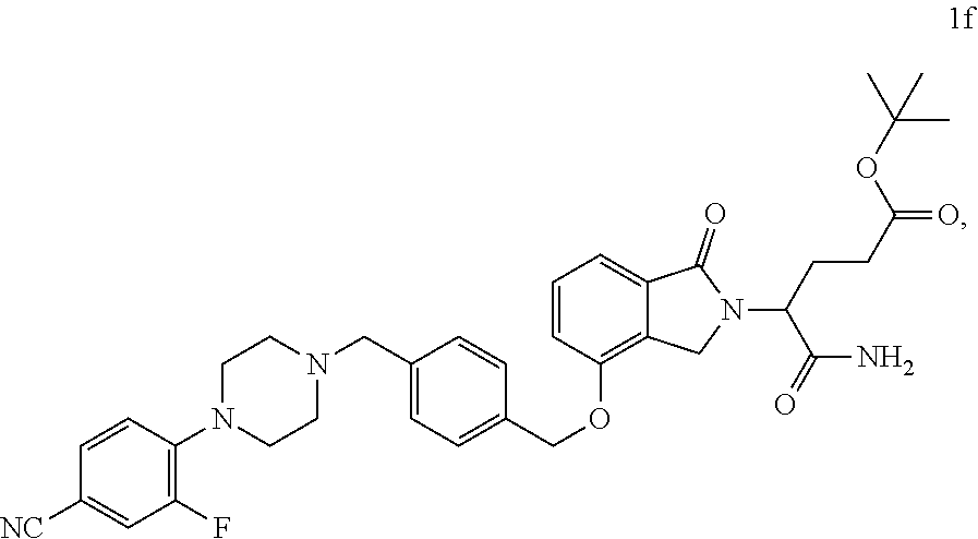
C1=CC(N2CCN(CC3=CC=C(COC4=C5C(=CC=C4)C(=O)N(C(C(N)=O)CCC(=O)OC(C)(C)C)C5)C=C3)CC2)=C(F)C=C1[NC]
